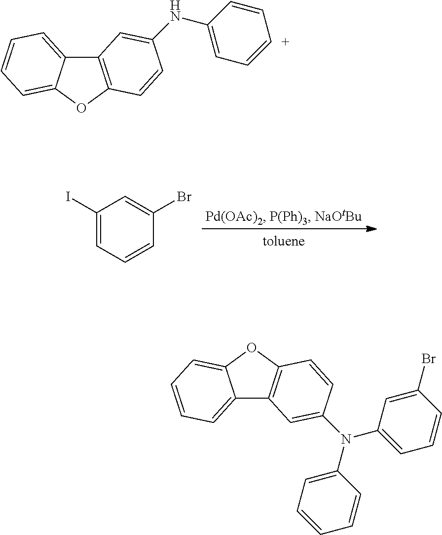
C1(I)=CC=CC(Br)=C1.C12=C(OC3=CC=CC=C13)C=CC(NC1=CC=[C+]C=C1)=C2.C12=C(OC3=CC=CC=C13)C=CC(N(C1=CC=CC(Br)=C1)C1=CC=CC=C1)=C2
